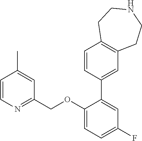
C1=CN=C(COC2=CC=C(F)C=C2C2=CC3=C(C=C2)CCNCC3)C=C1C
